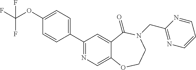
C1(C2=CC=C(OC(F)(F)F)C=C2)=NC=C2C(=C1)C(=O)N(CC1=NC=CC=N1)CCO2
